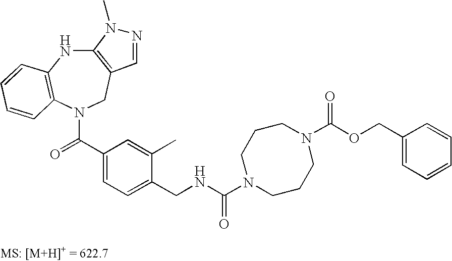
C12=C(CN(C(C3=CC=C(CNC(N4CCCN(C(OCC5=CC=CC=C5)=O)CCC4)=O)C(C)=C3)=O)C3=C(N1)C=CC=C3)C=NN2C
